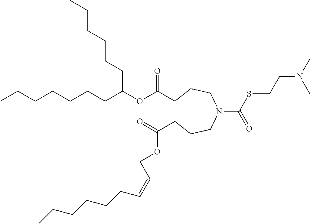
CCCCCCCC(OC(=O)CCCN(C(SCCN(C)C)=O)CCCC(=O)OCC=CCCCCCC)CCCCCC
